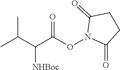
CC(C(C(ON1C(=O)CCC1=O)=O)[NHBoc])C
